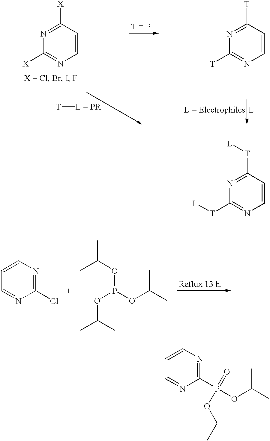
C1([T])=NC=CC([T])=N1.[T][L = PR].C1([X])=NC=CC([X])=N1.C1=NC(Cl)=NC=C1.CC(OP(OC(C)C)OC(C)C)C.C1([T][L])=NC=CC([T][L])=N1.C1=NC(P(OC(C)C)(=O)OC(C)C)=NC=C1
